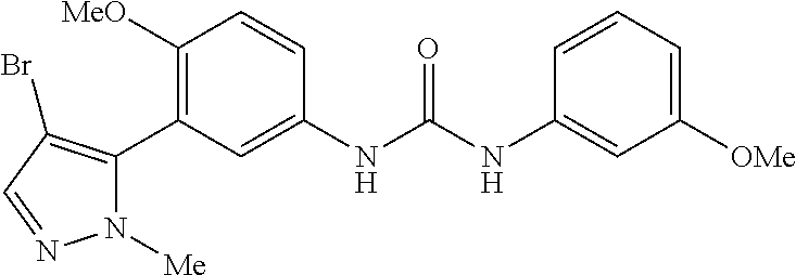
C1([OMe])=C(C2=C(Br)C=NN2[Me])C=C(NC(=O)NC2=CC([OMe])=CC=C2)C=C1
